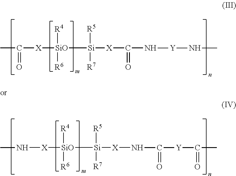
CC([X][SiO]([Si]([X]C(N[Y]NC)=O)([R5])[R7])([R6])[R4])=O.N([X][SiO]([Si]([X]NC([Y]C(C)=O)=O)([R5])[R7])([R6])[R4])C
